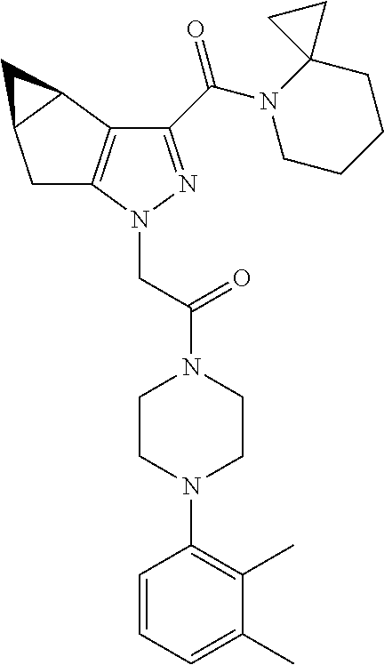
C1C2=C(C3C1C3)C(C(N1CCCCC13CC3)=O)=NN2CC(N1CCN(C2=C(C)C(C)=CC=C2)CC1)=O
